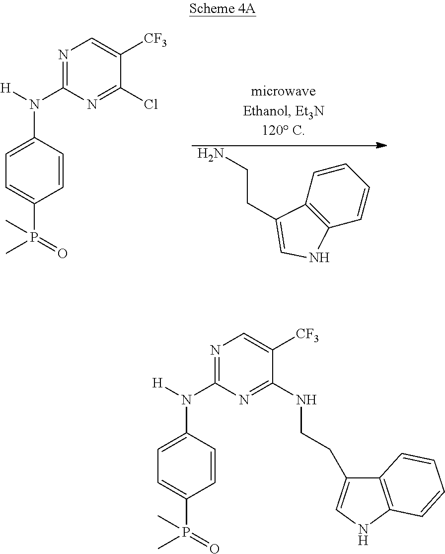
N1=C(N([H])C2=CC=C(P(=O)(C)C)C=C2)N=C(Cl)C([CF3])=C1.C1=CC2=C(C=C1)NC=C2CCN.N1=C(N([H])C2=CC=C(P(=O)(C)C)C=C2)N=C(NCCC2=CNC3=C2C=CC=C3)C([CF3])=C1
